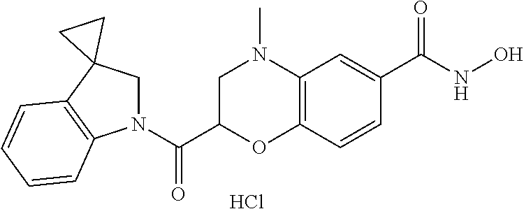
N1(C(C2OC3=C(N(C)C2)C=C(C(NO)=O)C=C3)=O)CC2(C3=C1C=CC=C3)CC2.Cl
